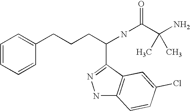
N1C2=C(C(C(CCCC3=CC=CC=C3)NC(C(N)(C)C)=O)=N1)C=C(Cl)C=C2
